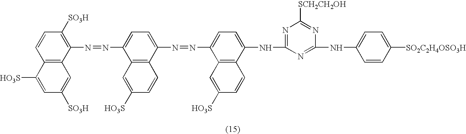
C12=C(C(N=NC3=CC=C(N=NC4=CC=C(NC5=NC([SCH2CH2OH])=NC(NC6=CC=C([SO2C2H4OSO3H])C=C6)=N5)C5=C4C=C([HO3S])C=C5)C4=C3C=C([HO3S])C=C4)=C([SO3H])C=C1)C=C([SO3H])C=C2[HO3S]
